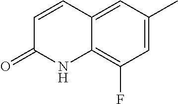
C1=CC(=O)NC2=C(F)C=C(C)C=C12
